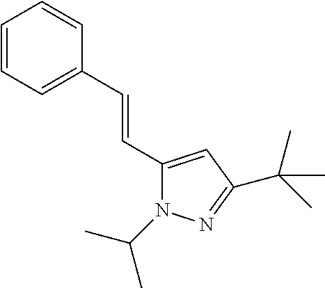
C1(C=CC2=CC=CC=C2)=CC(C(C)(C)C)=NN1C(C)C
